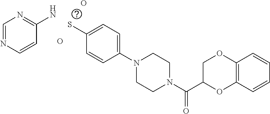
C1=NC=CC(N)=N1.O.O.SC1=CC=C(N2CCN(C(C3COC4=C(O3)C=CC=C4)=O)CC2)C=C1
